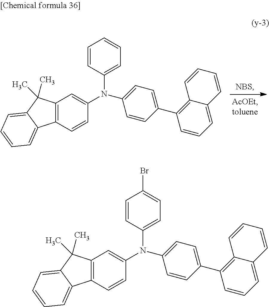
C12=C(C=CC(N(C3=CC=C(C4=C5C(=CC=C4)C=CC=C5)C=C3)C3=CC=CC=C3)=C1)C1=CC=CC=C1C2(C)C.BrC1=CC=C(N(C2=CC3=C(C=C2)C2=CC=CC=C2C3(C)C)C2=CC=C(C3=C4C(=CC=C3)C=CC=C4)C=C2)C=C1
